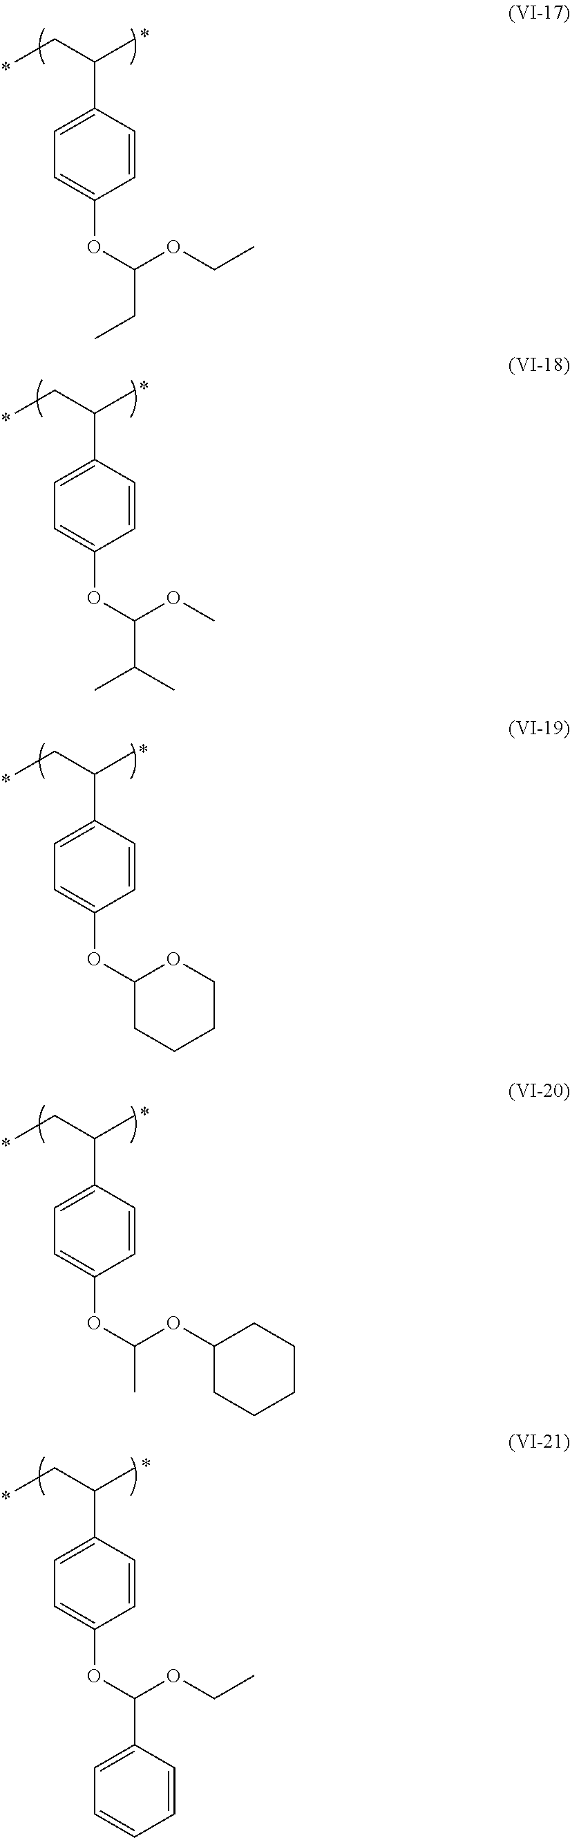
CCC(C)C1=CC=C(OC(OCC)CC)C=C1.CCC(C)C1=CC=C(OC(OC)C(C)C)C=C1.CCC(C)C1=CC=C(OC2OCCCC2)C=C1.CCC(C)C1=CC=C(OC(OC2CCCCC2)C)C=C1.CCC(C)C1=CC=C(OC(OCC)C2=CC=CC=C2)C=C1
